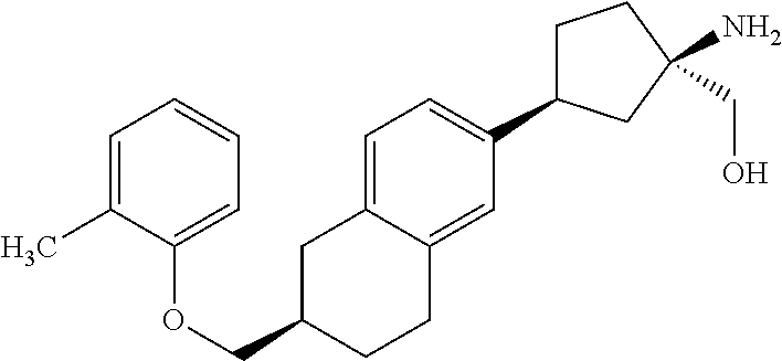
C1(OCC2CC3=CC=C(C4CCC(N)(CO)C4)C=C3CC2)=CC=CC=C1C
